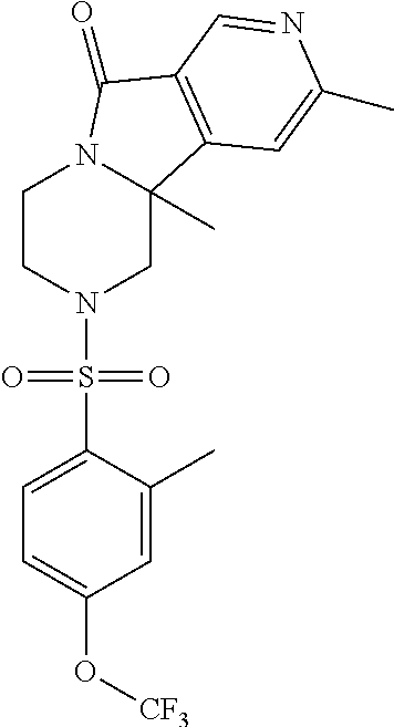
C1CN(S(C2=CC=C(O[CF3])C=C2C)(=O)=O)CC2(C)N1C(=O)C1=C2C=C(C)N=C1
